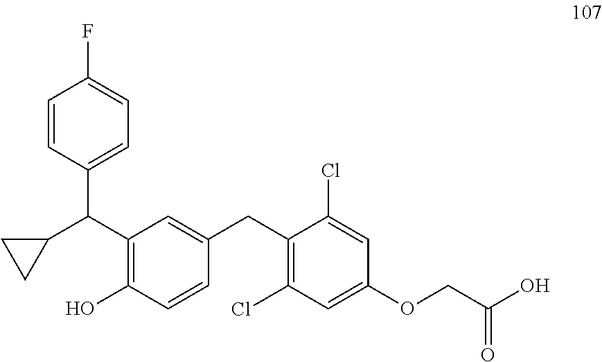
C1=CC(C(C2CC2)C2=C(O)C=CC(CC3=C(Cl)C=C(OCC(O)=O)C=C3Cl)=C2)=CC=C1F
